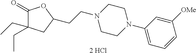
C(CN1CCN(C2=CC=CC([OMe])=C2)CC1)C1CC(CC)(CC)C(=O)O1.[2 HCl]
